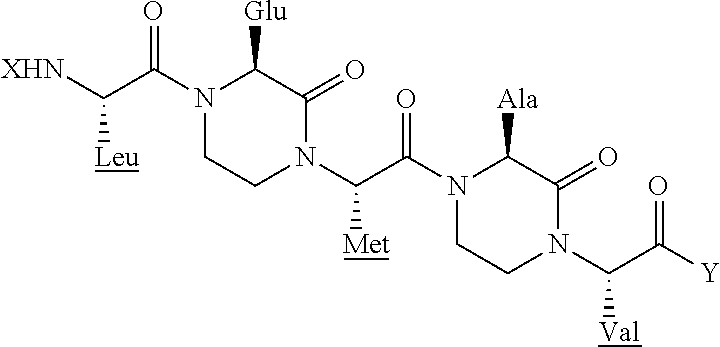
N1(C(=O)C([Leu])[XHN])CCN(C([Met])C(=O)N2CCN(C([Val])C(=O)[Y])C(=O)C2[Ala])C(=O)C1[Glu]
